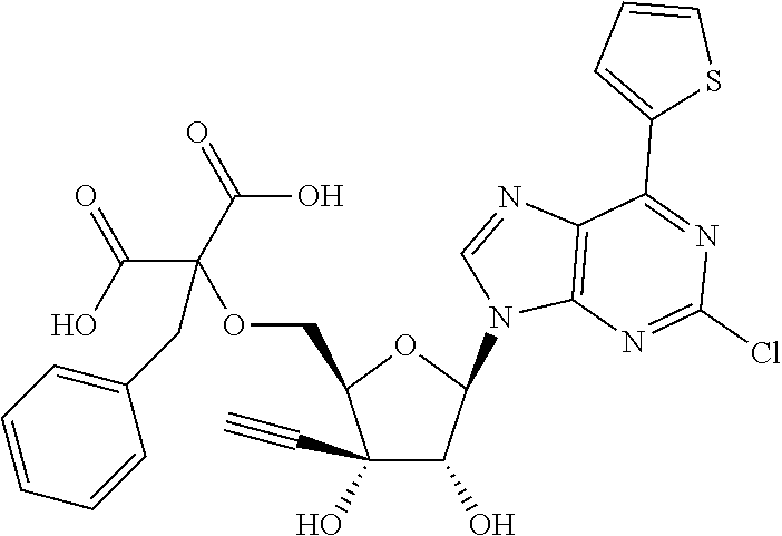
C1(C#C)(O)C(O)C(N2C=NC3=C2N=C(Cl)N=C3C2=CC=CS2)OC1COC(C(=O)O)(C(=O)O)CC1=CC=CC=C1
